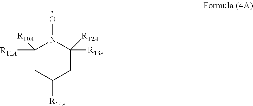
C1([R11A])([R10A])CC([R14A])CC([R13A])([R12A])N1O
